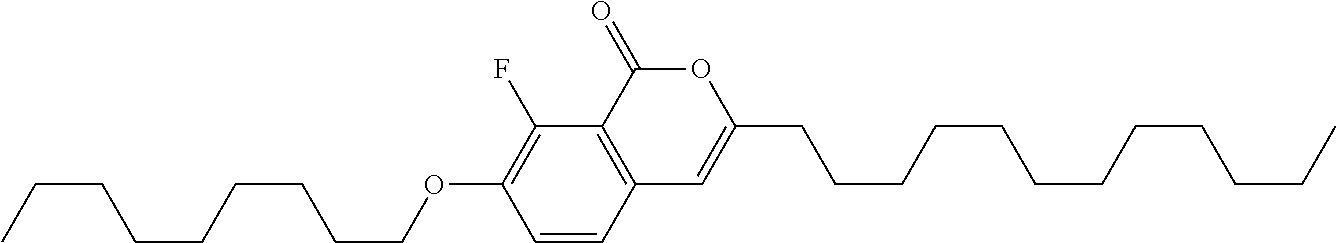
C1=CC2=C(C(F)=C1OCCCCCCCCC)C(=O)OC(CCCCCCCCCCCC)=C2
